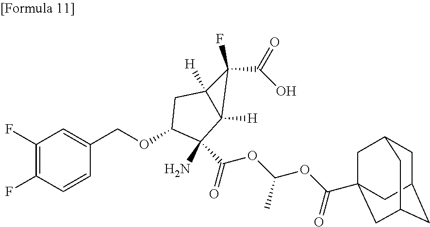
C1(COC2CC3([H])C([H])(C3(F)C(=O)O)C2(N)C(=O)OC(OC(=O)C23CC4CC(CC(C2)C4)C3)C)=CC(F)=C(F)C=C1
